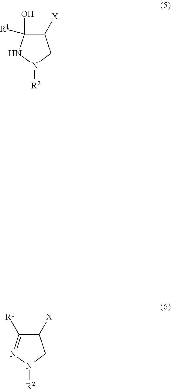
C1([X])C([R1])(O)NN([R2])C1.C1([X])C([R1])=NN([R2])C1
